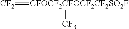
[CFOCF2CFOCF2CF2SO2F]([CF3])=[CF2]
